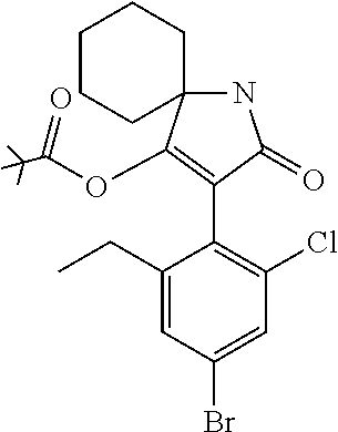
C1(CC)=CC(Br)=CC(Cl)=C1C1=C(OC(=O)C(C)(C)C)C2(NC1=O)CCCCC2
